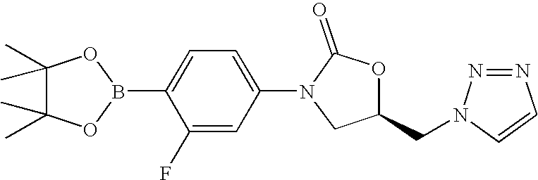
C1(B2OC(C)(C)C(C)(C)O2)=CC=C(N2CC(CN3N=NC=C3)OC2=O)C=C1F
